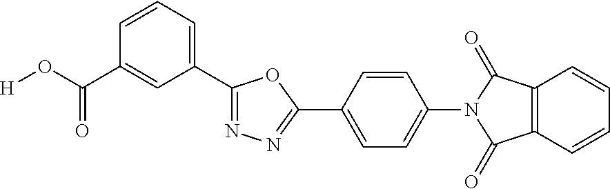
[H]OC(C1=CC(C2=NN=C(C3=CC=C(N4C(=O)C5=C(C4=O)C=CC=C5)C=C3)O2)=CC=C1)=O
